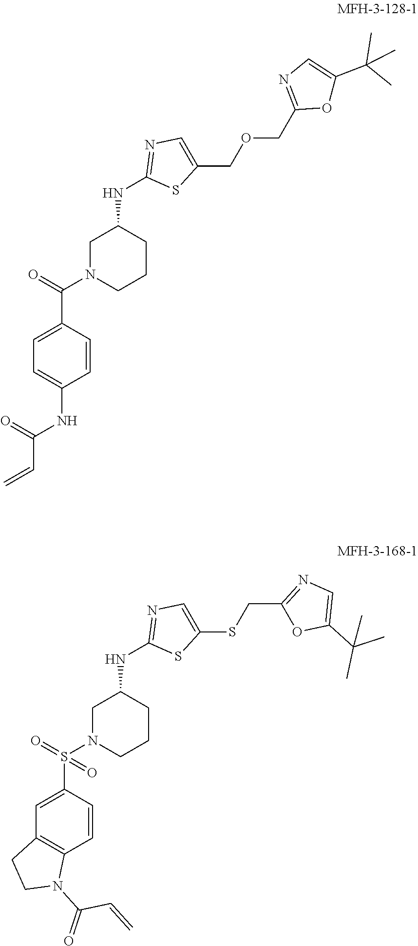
C1(C(N2CCCC(NC3=NC=C(COCC4=NC=C(C(C)(C)C)O4)S3)C2)=O)=CC=C(NC(=O)C=C)C=C1.C1(S(N2CCCC(NC3=NC=C(SCC4=NC=C(C(C)(C)C)O4)S3)C2)(=O)=O)=CC2=C(C=C1)N(C(C=C)=O)CC2
